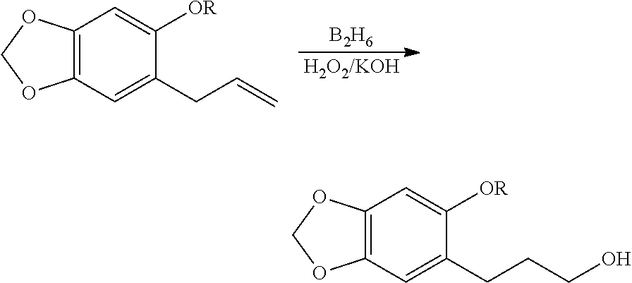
[B2H6].[H2O2/KOH].C12=C(C=C(CC=C)C([OR])=C1)OCO2.C12=C(C=C(CCCO)C([OR])=C1)OCO2
